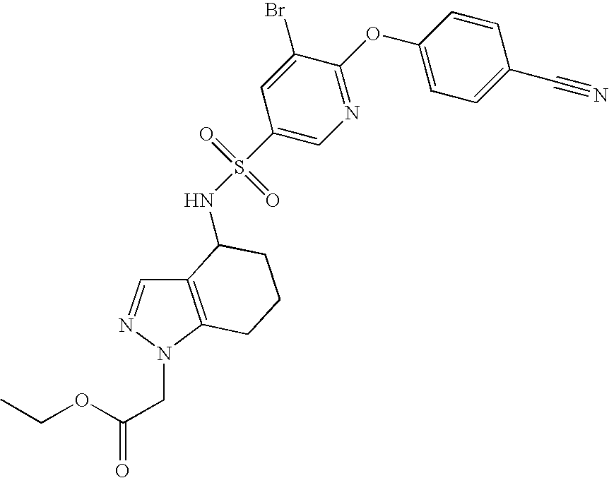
C12=C(N(CC(=O)OCC)N=C1)CCCC2NS(=O)(=O)C1=CN=C(OC2=CC=C(C#N)C=C2)C(Br)=C1
